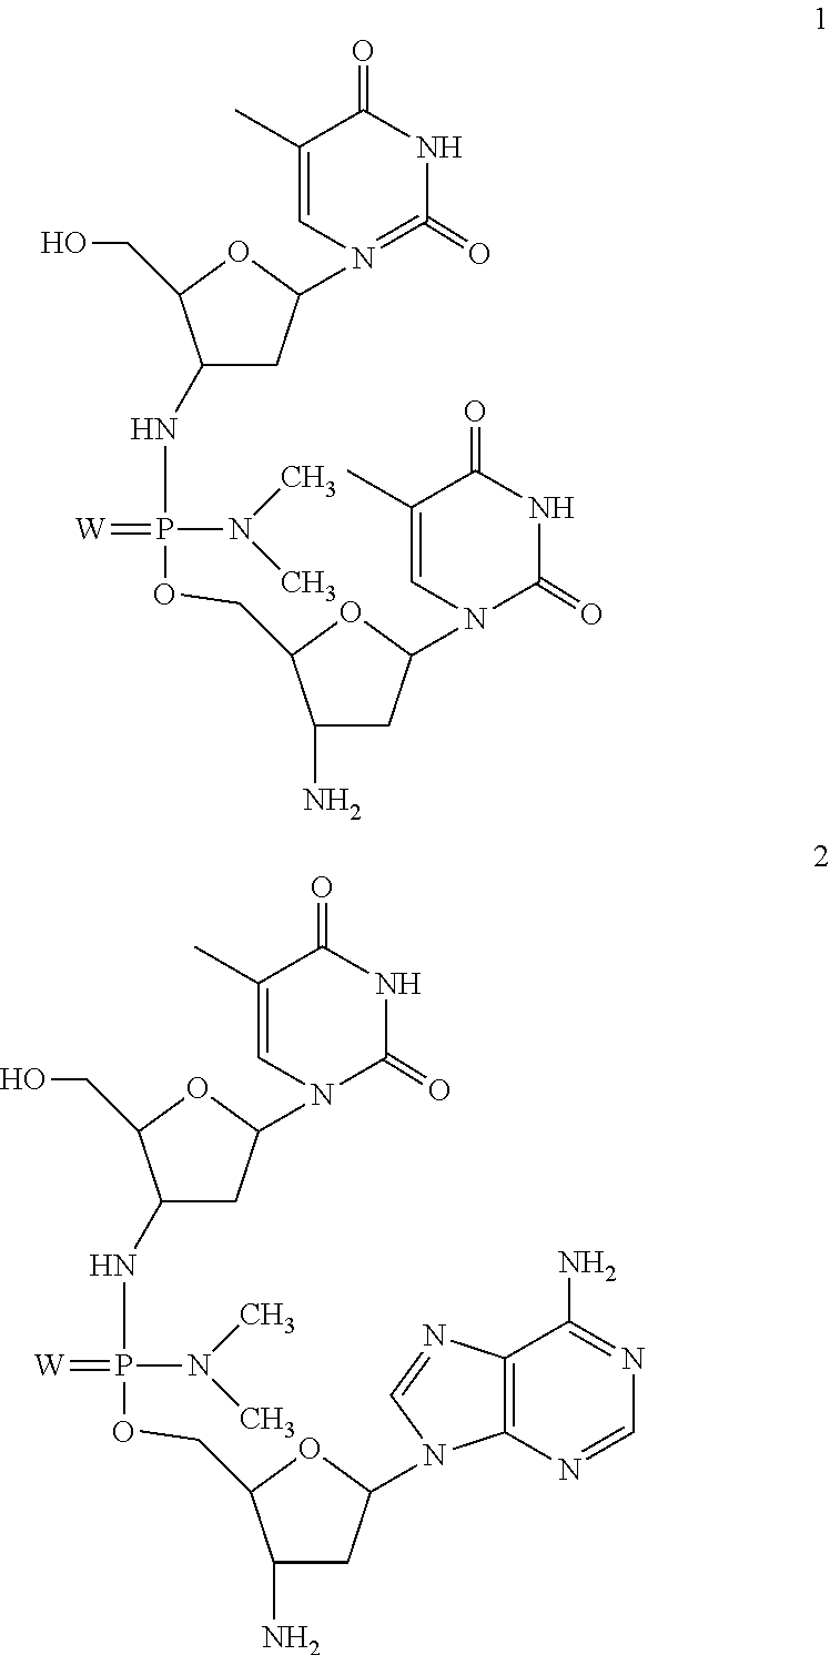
C1(N)CC(N2C(=O)NC(=O)C(C)=C2)OC1COP(=[W])(N(C)C)NC1CC(N2=C(=O)NC(=O)C(C)=C2)OC1CO.N1=C(N)C2=C(N=C1)N(C1CC(N)C(COP(=[W])(N(C)C)NC3CC(N4C(=O)NC(=O)C(C)=C4)OC3CO)O1)C=N2
